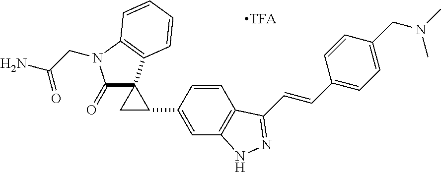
C1(=O)C2(C3=C(C=CC=C3)N1CC(N)=O)CC2C1=CC2=C(C=C1)C(C=CC1=CC=C(CN(C)C)C=C1)=NN2
